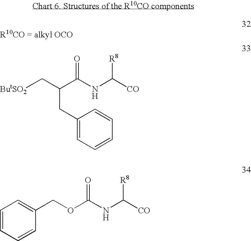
[R10CO = alkyl OCO].C1(CC(C(NC([R8])[CO])=O)C[ButSO2])=CC=CC=C1.C1=CC=CC(COC(NC([CO])[R8])=O)=C1
